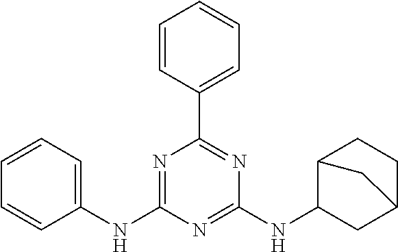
C1(NC2=NC(C3=CC=CC=C3)=NC(NC3CC4CCC3C4)=N2)=CC=CC=C1
